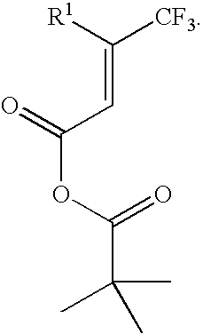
C([R1])([CF3])=CC(OC(C(C)(C)C)=O)=O
